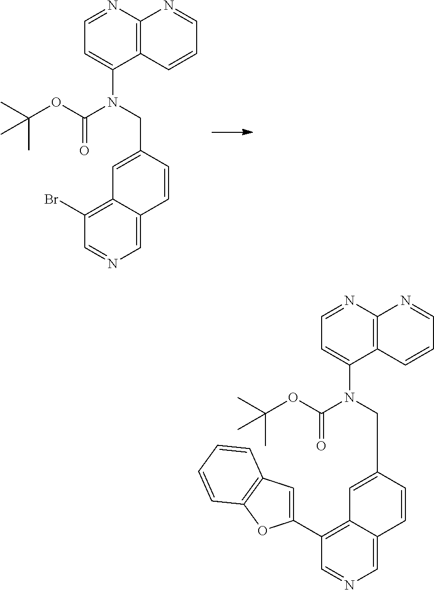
C12=C(N=CC=C1N(C(=O)OC(C)(C)C)CC1=CC3=C(C4=CC5=C(O4)C=CC=C5)C=NC=C3C=C1)N=CC=C2.C12=C(N=CC=C1N(C(=O)OC(C)(C)C)CC1=CC3=C(Br)C=NC=C3C=C1)N=CC=C2
